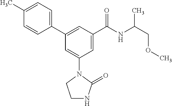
C1(C)=CC=C(C2=CC(C(NC(COC)C)=O)=CC(N3CCNC3=O)=C2)C=C1
